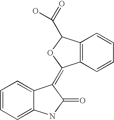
C12=C(C(C(O)=O)OC1=C1C3=CC=CC=C3NC1=O)C=CC=C2
